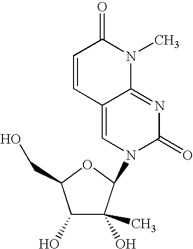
C12=CN(C3C(C)(O)C(O)C(CO)O3)C(=O)N=C1N(C)C(=O)C=C2
